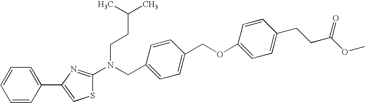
C1=CC(C2=CSC(N(CC3=CC=C(COC4=CC=C(CCC(OC)=O)C=C4)C=C3)CCC(C)C)=N2)=CC=C1
